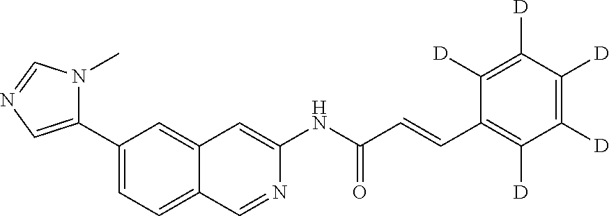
C(C(=O)NC1=CC2=CC(C3=CN=CN3C)=CC=C2C=N1)=CC1=C([D])C([D])=C([D])C([D])=C1[D]
